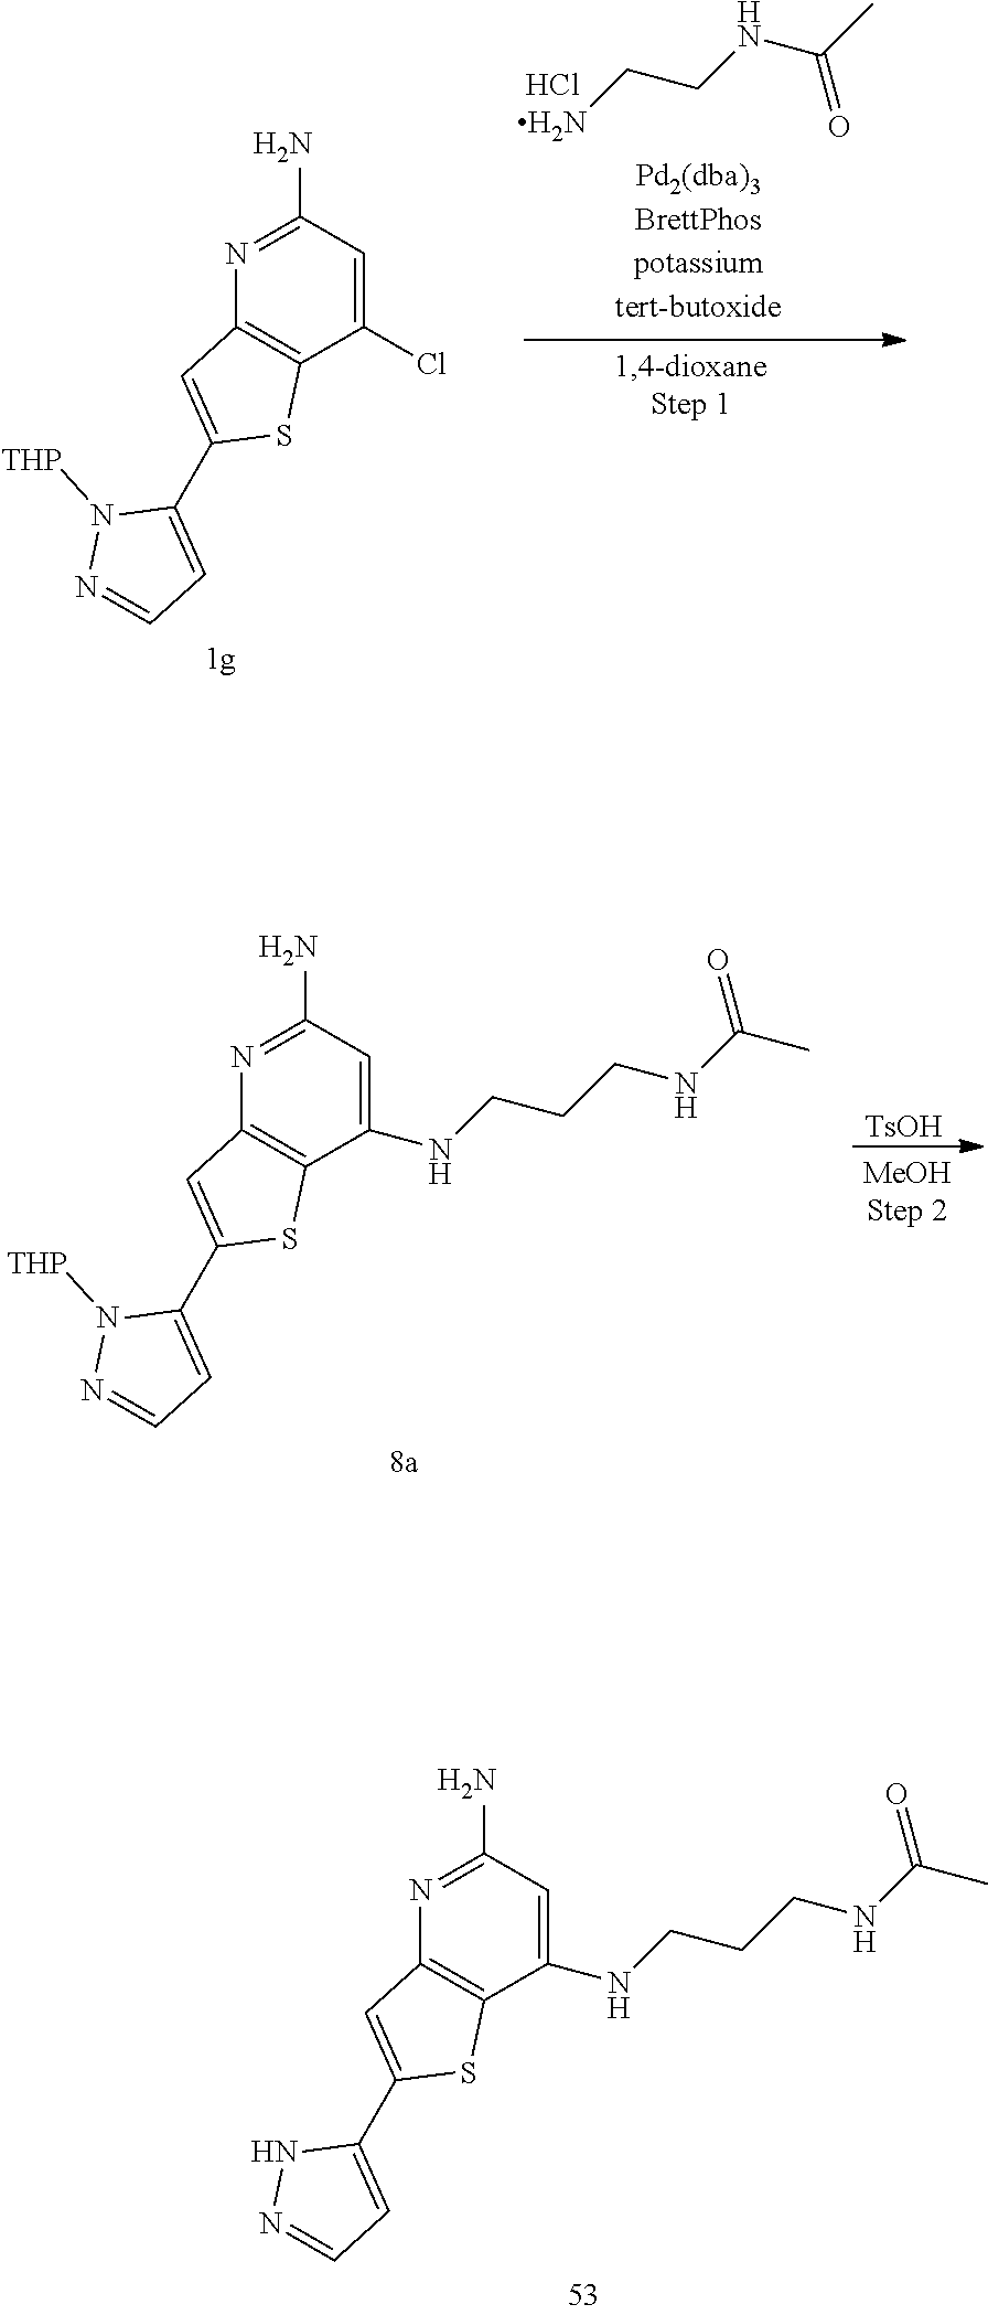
N1=C(N)C=C(NCCCNC(C)=O)C2=C1C=C(C1=CC=NN1[THP])S2.[TsOH].N1=C(N)C=C(Cl)C2=C1C=C(C1=CC=NN1[THP])S2.NCCNC(C)=O.Cl.N1=C(N)C=C(NCCCNC(C)=O)C2=C1C=C(C1=CC=NN1)S2
